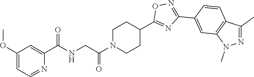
C1(OC)=CC=NC(C(NCC(N2CCC(C3=NC(C4=CC5=C(C=C4)C(C)=NN5C)=NO3)CC2)=O)=O)=C1
